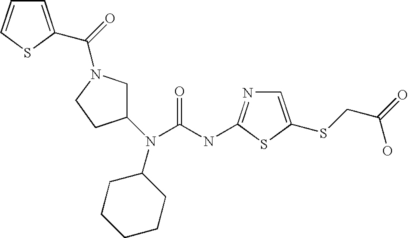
C1CCCCC1N(C1CCN(C(=O)C2=CC=CS2)C1)C(NC1=NC=C(SCC(=O)O)S1)=O
